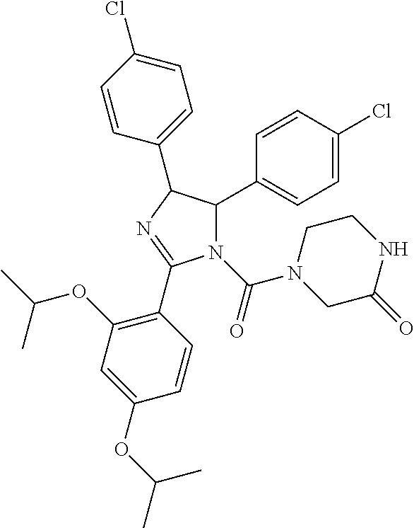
C1(C2=CC=C(Cl)C=C2)N(C(N2CCNC(=O)C2)=O)C(C2=C(OC(C)C)C=C(OC(C)C)C=C2)=NC1C1=CC=C(Cl)C=C1
